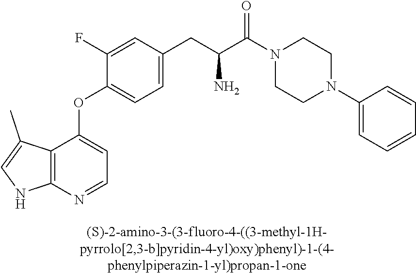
C1(F)=CC(CC(C(N2CCN(C3=CC=CC=C3)CC2)=O)N)=CC=C1OC1=CC=NC2=C1C(C)=CN2
